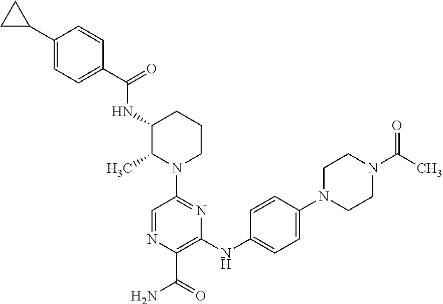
C1(C2CC2)=CC=C(C(=O)NC2C(C)N(C3=NC(NC4=CC=C(N5CCN(C(C)=O)CC5)C=C4)=C(C(N)=O)N=C3)CCC2)C=C1
